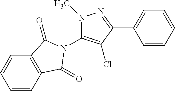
C1=CC=CC=C1C1=NN(C)C(N2C(=O)C3=C(C2=O)C=CC=C3)=C1Cl
